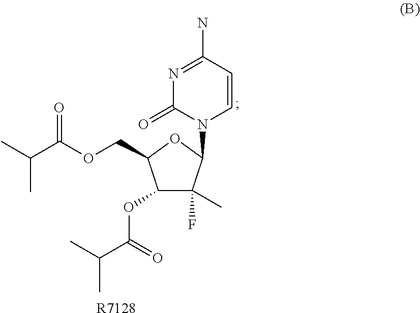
N1=C(N)C=CN(C2C(F)(C)C(OC(=O)C(C)C)C(COC(=O)C(C)C)O2)C1=O.[R7128]
